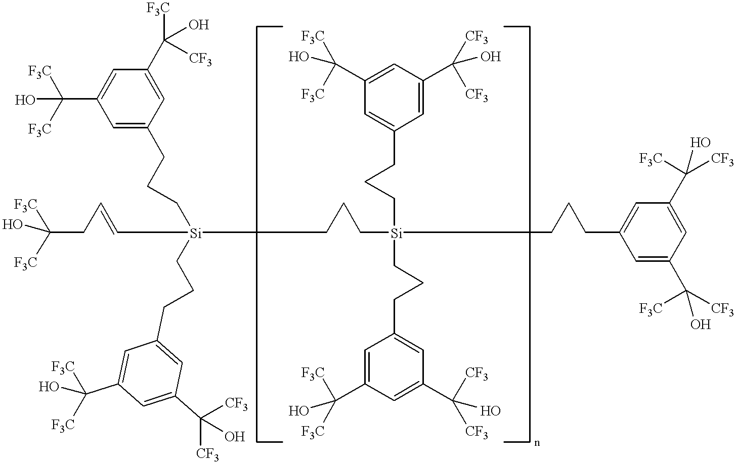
C(CC=C[Si](CCC[Si](CCCC1=CC(C(O)([CF3])[F3C])=CC(C(O)([CF3])[F3C])=C1)(CCCC1=CC(C([F3C])(O)[F3C])=CC(C([CF3])(O)[CF3])=C1)CCCC1=CC(C([CF3])(O)[CF3])=CC(C([F3C])(O)[F3C])=C1)(CCCC1=CC(C([F3C])(O)[F3C])=CC(C([F3C])(O)[CF3])=C1)CCCC1=CC(C(O)([CF3])[CF3])=CC(C([F3C])(O)[F3C])=C1)(O)([F3C])[F3C]
